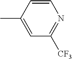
C1=CC(C)=CC([CF3])=N1
